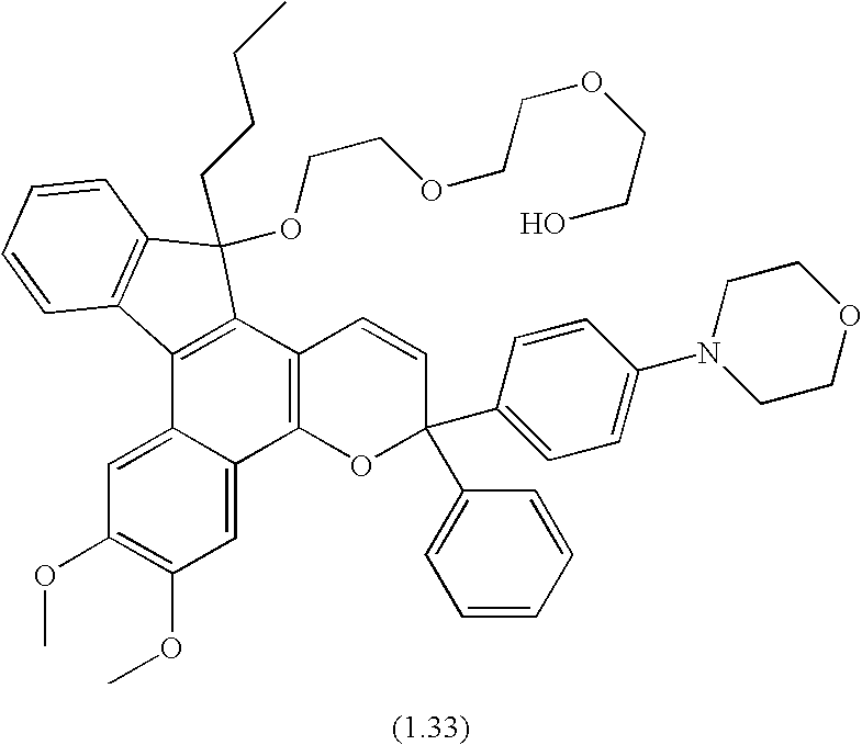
C12=C(C3=C(C4=CC(OC)=C(OC)C=C14)OC(C1=CC=CC=C1)(C1=CC=C(N4CCOCC4)C=C1)C=C3)C(CCCC)(OCCOCCOCCO)C1=C2C=CC=C1
